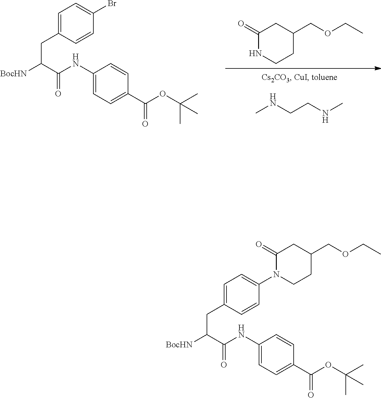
C1=C(CC([BocHN])C(=O)NC2=CC=C(C(OC(C)(C)C)=O)C=C2)C=CC(Br)=C1.C1(=O)NCCC(COCC)C1.CNCCNC.C1=C(CC([BocHN])C(=O)NC2=CC=C(C(OC(C)(C)C)=O)C=C2)C=CC(N2CCC(COCC)CC2=O)=C1
